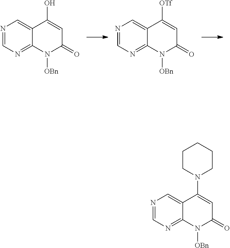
N1=CN=C2C(=C1)C(O)=CC(=O)N2[OBn].N1=CN=C2C(=C1)C([OTf])=CC(=O)N2[OBn].N1=CN=C2C(=C1)C(N1CCCCC1)=CC(=O)N2[OBn]
